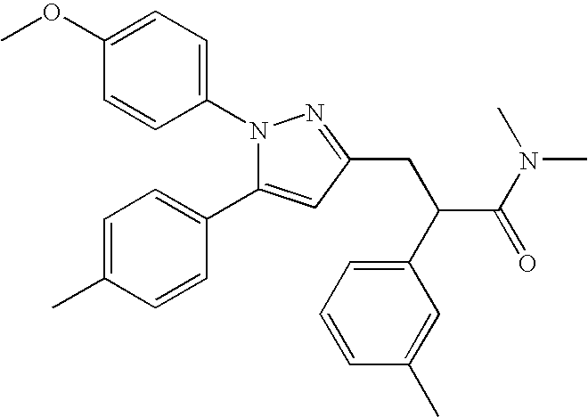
N1(C2=CC=C(OC)C=C2)C(C2=CC=C(C)C=C2)=CC(CC(C(N(C)C)=O)C2=CC=CC(C)=C2)=N1
